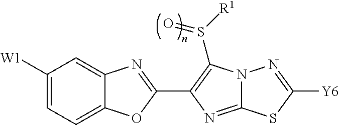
C12=CC=C([W1])C=C1N=C(C1=C(S([R1])=O)N3C(=N1)SC([Y6])=N3)O2
